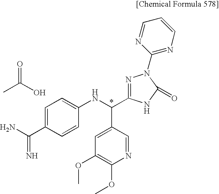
C1=C(C(=N)N)C=CC(NC(C2=CC(OC)=C(OC)N=C2)C2=NN(C3=NC=CC=N3)C(=O)N2)=C1.CC(O)=O
